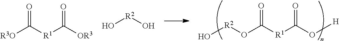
[R1](C(O[H])=O)C(O[R2]O)=O.C([R1]C([OR3])=O)([R3O])=O.O[R2]O
